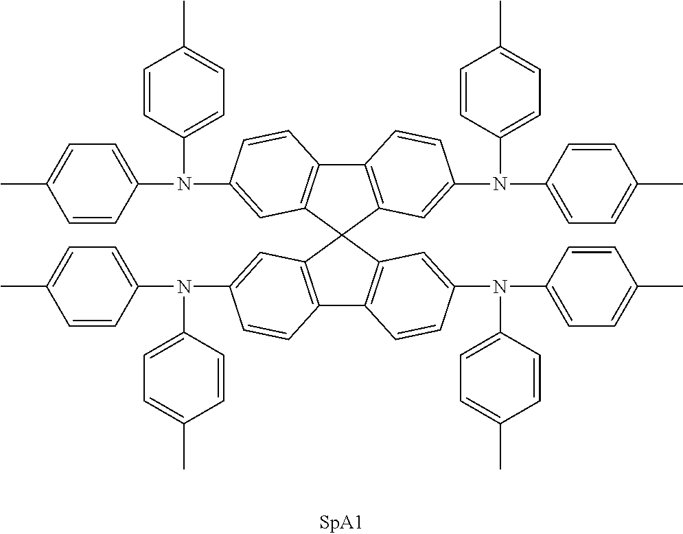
C1=CC(N(C2=CC=C(C)C=C2)C2=CC3=C(C4=C(C=C(N(C5=CC=C(C)C=C5)C5=CC=C(C)C=C5)C=C4)C34C3=C(C5=C4C=C(N(C4=CC=C(C)C=C4)C4=CC=C(C)C=C4)C=C5)C=CC(N(C4=CC=C(C)C=C4)C4=CC=C(C)C=C4)=C3)C=C2)=CC=C1C
